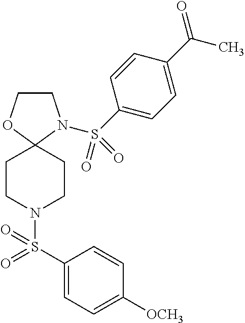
C1COC2(N1S(C1=CC=C(C(C)=O)C=C1)(=O)=O)CCN(S(C1=CC=C([OCH3])C=C1)(=O)=O)CC2
